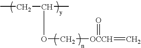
CCC(C)OC[OCCH](=C)=O
